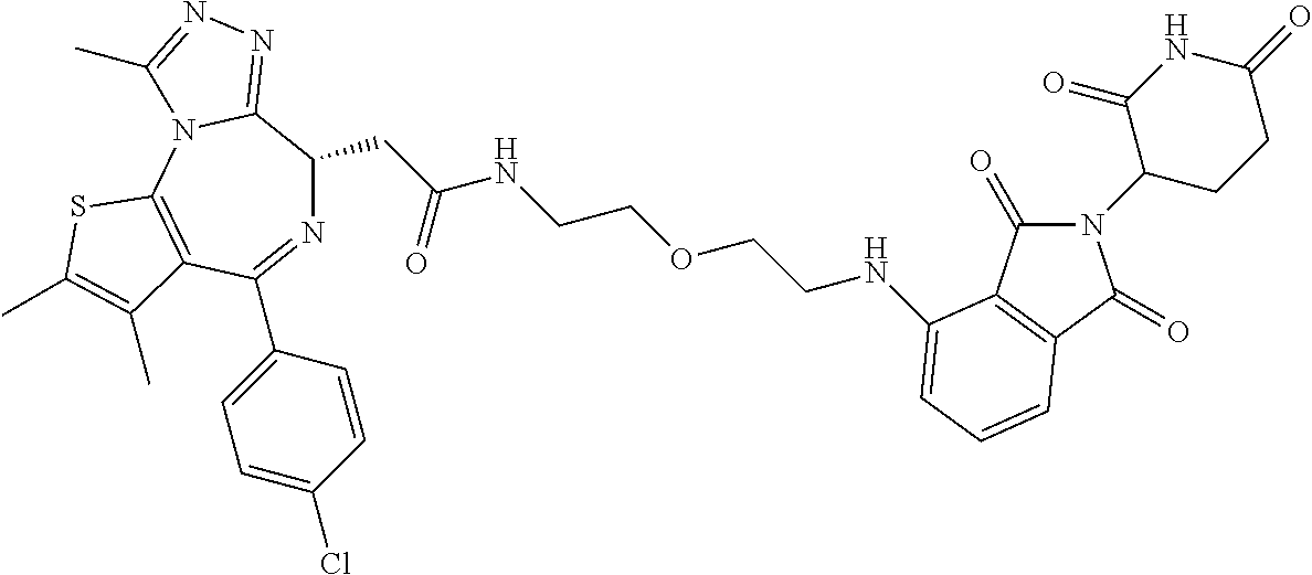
N1=C(C2=CC=C(Cl)C=C2)C2=C(N3C(=NN=C3C)C1CC(NCCOCCNC1=CC=CC3=C1C(=O)N(C1CCC(=O)NC1=O)C3=O)=O)SC(C)=C2C
